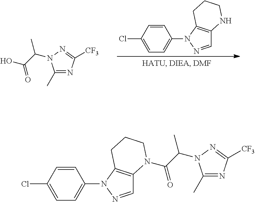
C1=CC(Cl)=CC=C1N1N=CC2=C1CCCN2.C1(C)=NC([CF3])=NN1C(C(O)=O)C.C1=CC(Cl)=CC=C1N1N=CC2=C1CCCN2C(C(N1C(C)=NC([CF3])=N1)C)=O
